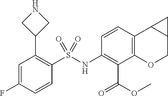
C1(NS(C2=C(C3CNC3)C=C(F)C=C2)(=O)=O)=C(C(=O)OC)C2=C(C3C(CO2)C3)C=C1
